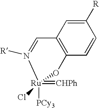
C1([R])=CC2=C(C=C1)O[Ru](=[CHPh])([PCy3])(Cl)N([R])=C2
